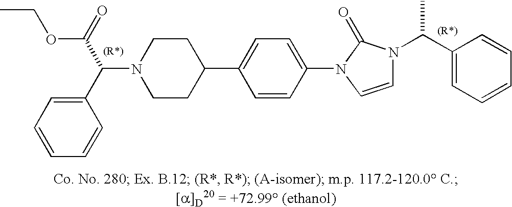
N1(C(C(=O)OCC)C2=CC=CC=C2)CCC(C2=CC=C(N3C=CN(C(C4=CC=CC=C4)C)C3=O)C=C2)CC1
